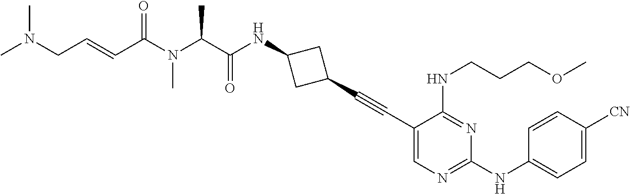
C1(C#CC2=CN=C(NC3=CC=C([CN])C=C3)N=C2NCCCOC)CC(NC(C(N(C(C=CCN(C)C)=O)C)C)=O)C1
